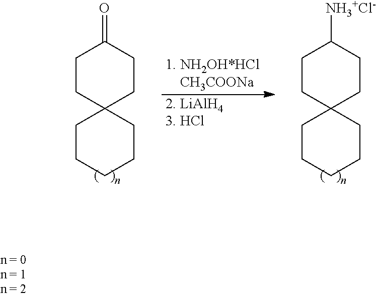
C1CC2(CCC1=O)CCCCC2.C1CC2(CCC1[NH3+Cl-])CCCCC2.[1. NH2OH*HCl    CH3COONa].[2. LiAlH43. HCl]
